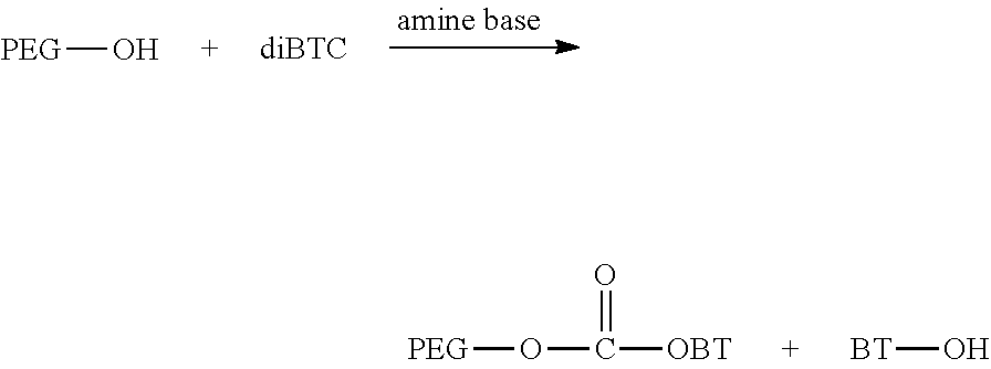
[PEG]O.[PEG]OC(=O)[OBT].[BT]O
